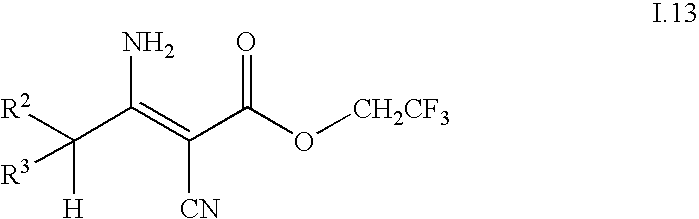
[R2]C(C(=C(C(O[CH2CF3])=O)[CN])N)([H])[R3]
